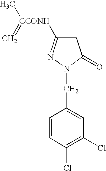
C(N1C(=O)CC([CCONH](=C)C)=N1)C1=CC(Cl)=C(Cl)C=C1
